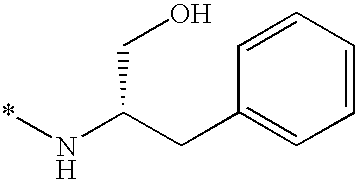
C1=CC=CC=C1CC(N*)CO
